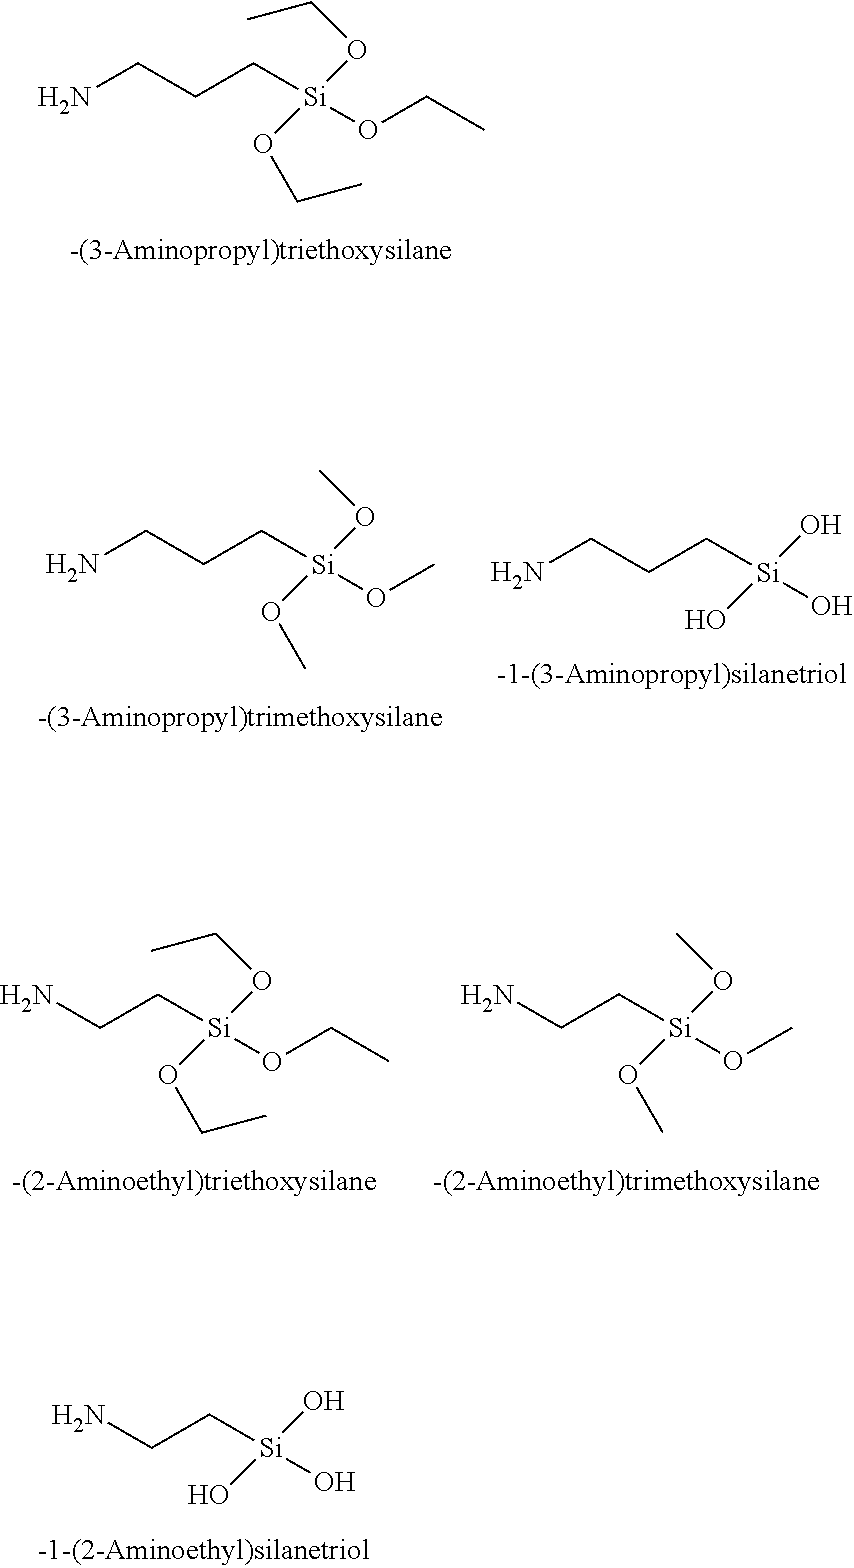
NCCC[Si](OCC)(OCC)OCC.NCC[Si](O)(O)O.NCCC[Si](O)(O)O.NCCC[Si](OC)(OC)OC.NCC[Si](OCC)(OCC)OCC.NCC[Si](OC)(OC)OC
